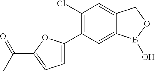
C12=CC(Cl)=C(C3=CC=C(C(C)=O)O3)C=C1B(O)OC2
